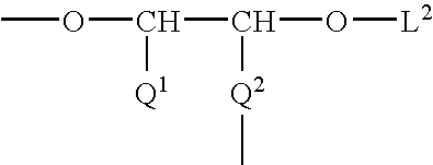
COC(C(O[L2])[Q2]C)[Q1]
